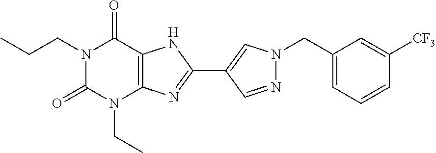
N1(CCC)C(=O)N(CC)C2=C(C1=O)NC(C1=CN(CC3=CC=CC([CF3])=C3)N=C1)=N2
